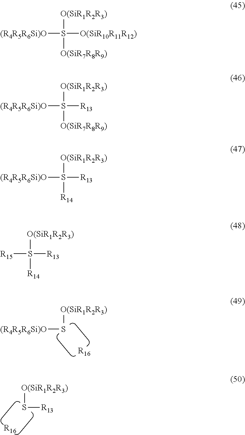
[O(SiR1R2R3)]S[(R4R5R6Si)O].[R16].[O(SiR1R2R3)]S[R13].[R16].[O(SiR1R2R3)]S([O(SiR7R8R9)])([O(SiR10R11R12)])[(R4R5R6Si)O].[O(SiR1R2R3)]S([O(SiR7R8R9)])([R13])[(R4R5R6Si)O].[O(SiR1R2R3)]S([R14])([R13])[(R4R5R6Si)O].[O(SiR1R2R3)]S([R14])([R13])[R15]
